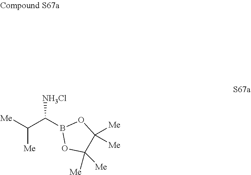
[Me]C(C(B1OC([Me])([Me])C([Me])([Me])O1)[NH3Cl])[Me]
